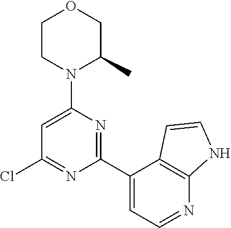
C1CN(C2=CC(Cl)=NC(C3=CC=NC4=C3C=CN4)=N2)C(C)CO1
